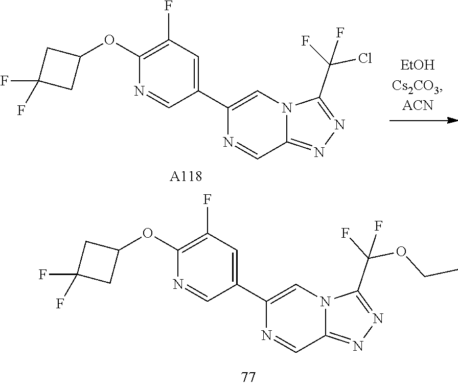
N1=C(C(F)(F)Cl)N2C(=N1)C=NC(C1=CC(F)=C(OC3CC(F)(F)C3)N=C1)=C2.[A118].N1=C2C=NC(C3=CC(F)=C(OC4CC(F)(F)C4)N=C3)=CN2C(C(OCC)(F)F)=N1
